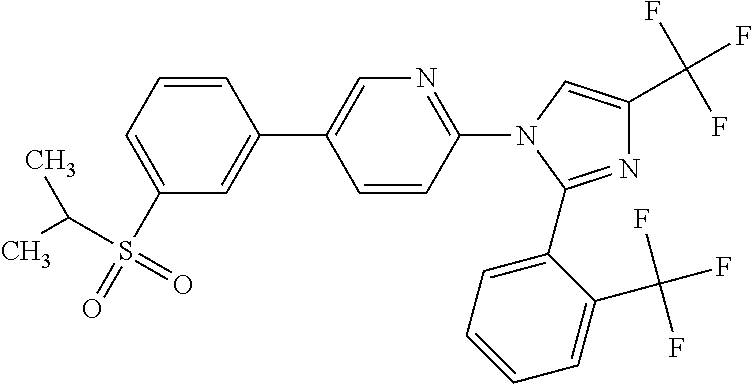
N1=C(C2=CC=CC=C2C(F)(F)F)N(C2=NC=C(C3=CC(S(=O)(=O)C(C)C)=CC=C3)C=C2)C=C1C(F)(F)F
